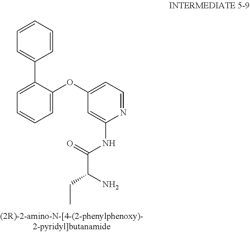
C1=CC=CC(C2=CC=CC=C2OC2=CC=NC(NC(C(CC)N)=O)=C2)=C1
